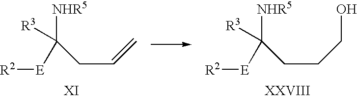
[R2][E]C([NHR5])([R3])CC=C.[R2][E]C([NHR5])([R3])CCCO
